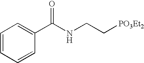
C1=CC=CC(C(NCC[PO3Et2])=O)=C1
